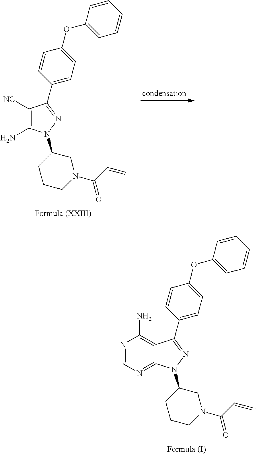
N1=CN=C2C(=C1N)C(C1=CC=C(OC3=CC=CC=C3)C=C1)=NN2C1CCCN(C(C=C)=O)C1.C1(N)=C([NC])C(C2=CC=C(OC3=CC=CC=C3)C=C2)=NN1C1CCCN(C(C=C)=O)C1
